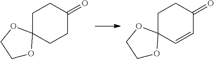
C1CC(=O)CCC12OCCO2.C1CC(=O)C=CC12OCCO2
